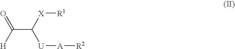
C(C([U][A][R2])[X][R1])([H])=O
